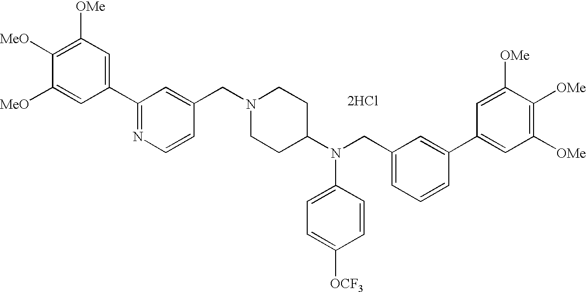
C1([OMe])=C([MeO])C([MeO])=CC(C2=NC=CC(CN3CCC(N(CC4=CC=CC(C5=CC([OMe])=C([OMe])C([OMe])=C5)=C4)C4=CC=C([OCF3])C=C4)CC3)=C2)=C1.[2HCl]
